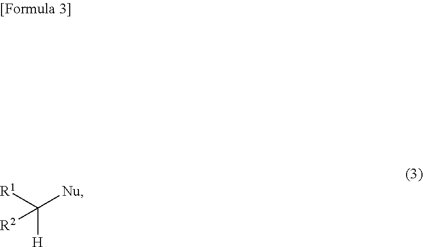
C([Nu])([R1])([H])[R2]
